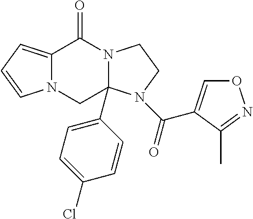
C12=CC=CN1CC1(C3=CC=C(Cl)C=C3)N(C2=O)CCN1C(=O)C1=CON=C1C
